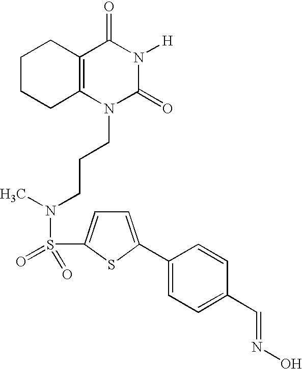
C1CCC2=C(C1)C(=O)N([H])C(=O)N2CCCN(S(=O)(=O)C1=CC=C(C2=CC=C(C=NO)C=C2)S1)C
